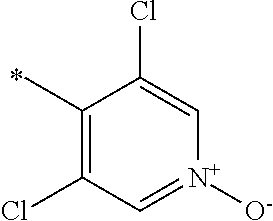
C1(C)=C(Cl)C=[N+]([O-])C=C1Cl
